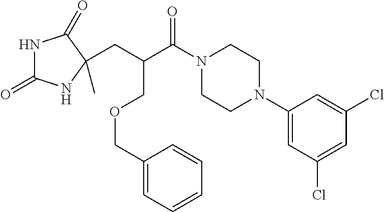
N1C(=O)NC(C)(CC(C(N2CCN(C3=CC(Cl)=CC(Cl)=C3)CC2)=O)COCC2=CC=CC=C2)C1=O
